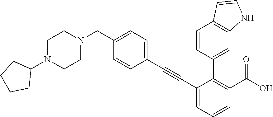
C1(N2CCN(CC3=CC=C(C#CC4=CC=CC(C(O)=O)=C4C4=CC5=C(C=C4)C=CN5)C=C3)CC2)CCCC1
